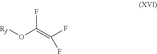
FC(O[Rf])=C(F)F
